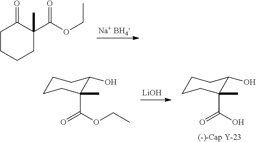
[Na+ BH4-].C1CCCC(C(OCC)=O)(C)C1=O.C1CCC(C)(C(O)=O)C(O)C1.[LiOH].C1CCC(C)(C(OCC)=O)C(O)C1
